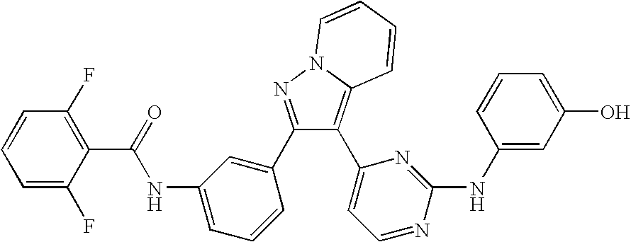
C1=C(F)C(C(=O)NC2=CC=CC(C3=NN4C(=C3C3=CC=NC(NC5=CC(O)=CC=C5)=N3)C=CC=C4)=C2)=C(F)C=C1
